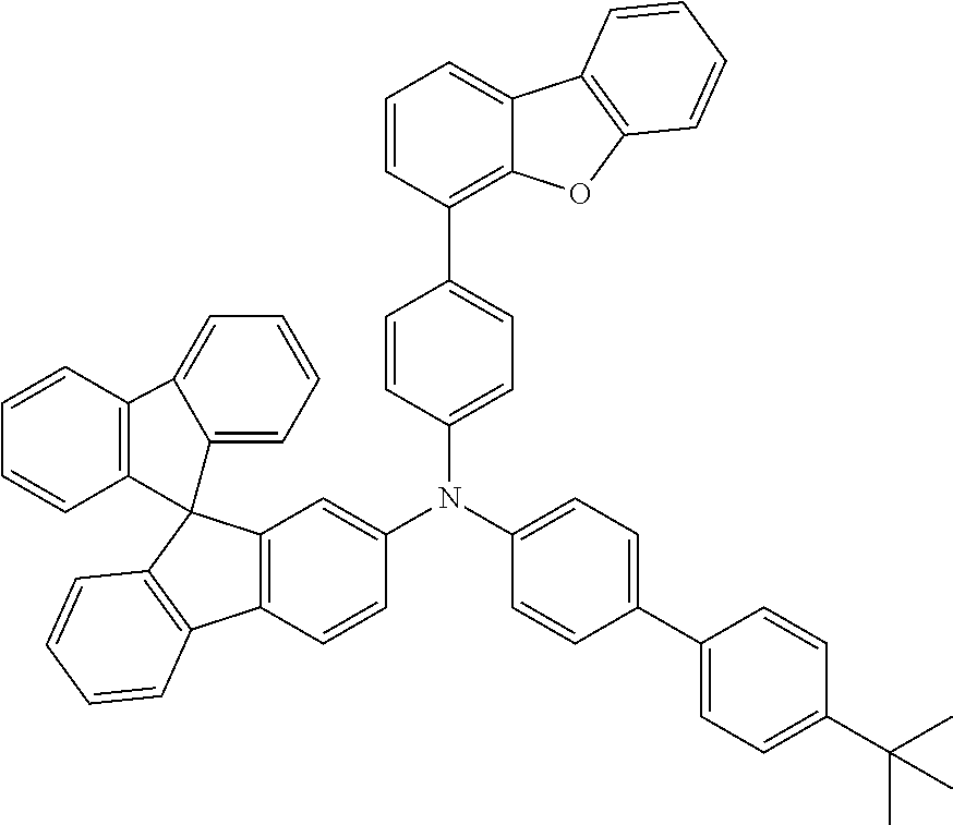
C1=C(C2=C3C(=CC=C2)C2=C(O3)C=CC=C2)C=CC(N(C2=CC3=C(C=C2)C2=C(C34C3=CC=CC=C3C3=C4C=CC=C3)C=CC=C2)C2=CC=C(C3=CC=C(C(C)(C)C)C=C3)C=C2)=C1
